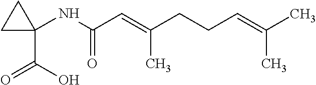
C1C(C(O)=O)(NC(C=C(CCC=C(C)C)C)=O)C1
